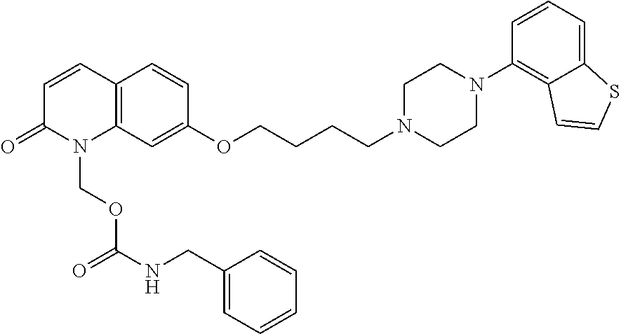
C12=C(C=C(OCCCCN3CCN(C4=C5C(=CC=C4)SC=C5)CC3)C=C1)N(COC(NCC1=CC=CC=C1)=O)C(=O)C=C2
